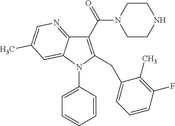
C1(C(=O)N2CCNCC2)=C(CC2=CC=CC(F)=C2C)N(C2=CC=CC=C2)C2=CC(C)=CN=C12
